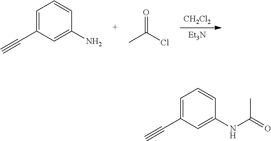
[CH2Cl2].[Et3N].C1=C(C#C)C=C(N)C=C1.O=C(Cl)C.C1=C(C#C)C=C(NC(C)=O)C=C1
